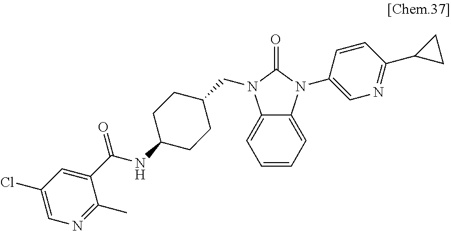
C1(Cl)=CN=C(C)C(C(NC2CCC(CN3C4=CC=CC=C4N(C4=CN=C(C5CC5)C=C4)C3=O)CC2)=O)=C1
